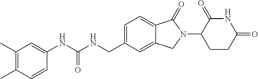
C1(C)=C(C)C=CC(NC(NCC2=CC=C3C(=C2)CN(C2CCC(=O)NC2=O)C3=O)=O)=C1
